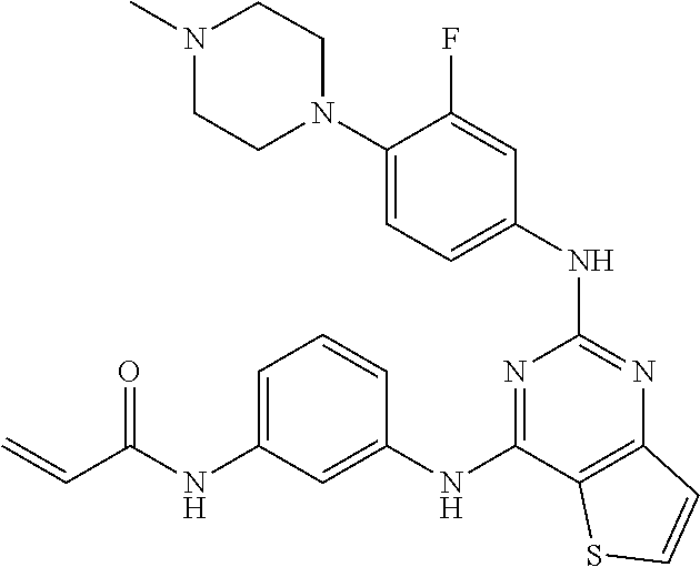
C1=C(N2CCN(C)CC2)C(F)=CC(NC2=NC3=C(C(NC4=CC(NC(C=C)=O)=CC=C4)=N2)SC=C3)=C1
